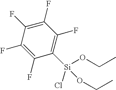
C1(F)=C(F)C([Si](OCC)(OCC)Cl)=C(F)C(F)=C1F
